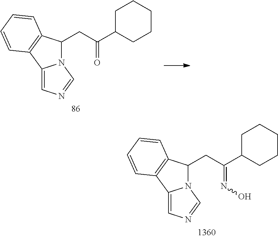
N12C(CC(C3CCCCC3)=O)C3=C(C1=CN=C2)C=CC=C3.N12C(CC(C3CCCCC3)=NO)C3=C(C1=CN=C2)C=CC=C3
